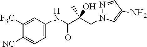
N1(CC(C(NC2=CC=C([NC])C([F3C])=C2)=O)(O)C)C=C(N)C=N1
